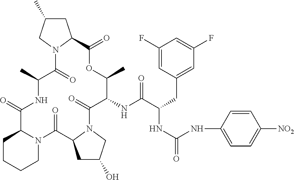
O=C1C2CCCCN2C(=O)C2CC(O)CN2C(=O)C(NC(C(CC2=CC(F)=CC(F)=C2)NC(=O)NC2=CC=C([NO2])C=C2)=O)C(C)OC(=O)C2CC(C)CN2C(=O)C(C)N1
